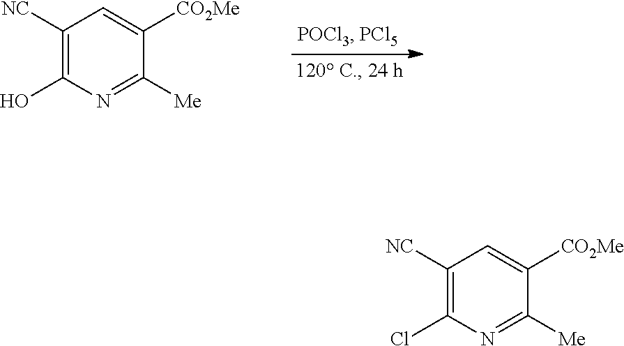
C1([NC])=C(O)N=C([Me])C([CO2Me])=C1.C1([NC])=C(Cl)N=C([Me])C([CO2Me])=C1
